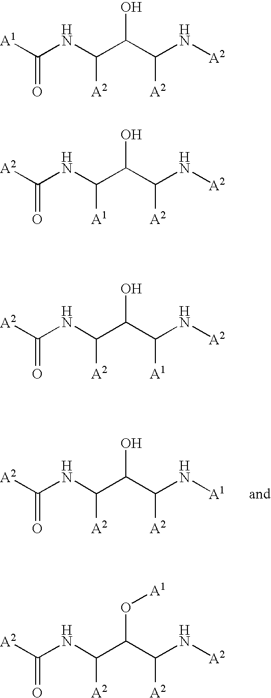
[A2]C(NC(C(C(N[A1])[A2])O)[A2])=O.[A1]C(NC(C(C(N[A2])[A2])O)[A2])=O.[A2]C(NC(C(C(N[A2])[A2])O)[A1])=O.[A2]C(NC(C(C(N[A2])[A1])O)[A2])=O.[A2]C(NC(C(C(N[A2])[A2])O[A1])[A2])=O
